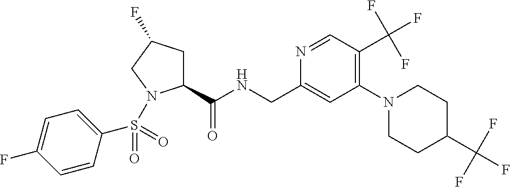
C1(C(NCC2=CC(N3CCC(C(F)(F)F)CC3)=C(C(F)(F)F)C=N2)=O)CC(F)CN1S(C1=CC=C(F)C=C1)(=O)=O
